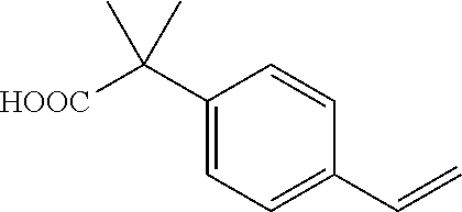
C1(C([HOOC])(C)C)=CC=C(C=C)C=C1
